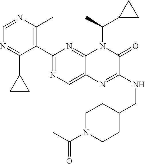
C1=NC(C)=C(C2=NC=C3C(=N2)N(C(C)C2CC2)C(=O)C(NCC2CCN(C(C)=O)CC2)=N3)C(C2CC2)=N1
